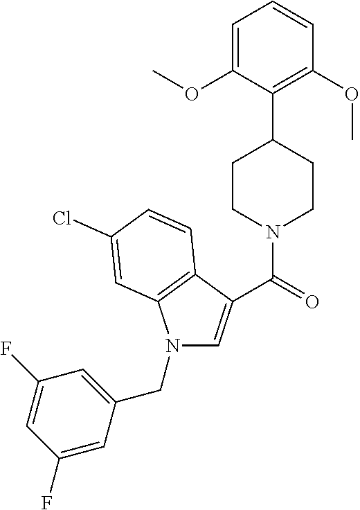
N1(CC2=CC(F)=CC(F)=C2)C=C(C(=O)N2CCC(C3=C(OC)C=CC=C3OC)CC2)C2=C1C=C(Cl)C=C2
